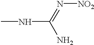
CNC(N)=N[NO2]
